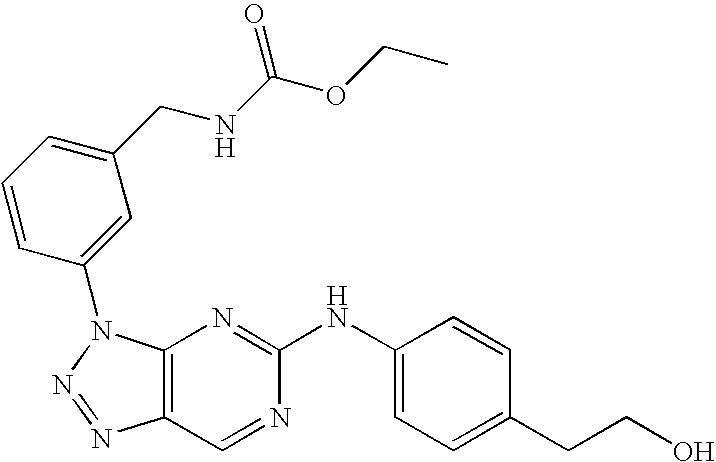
C12=C(N(C3=CC(CNC(OCC)=O)=CC=C3)N=N1)N=C(NC1=CC=C(CCO)C=C1)N=C2
